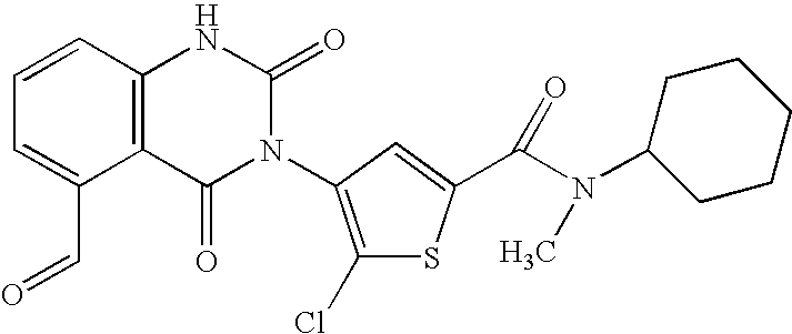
C12=C(C=CC=C1C=O)NC(=O)N(C1=C(Cl)SC(C(N(C3CCCCC3)C)=O)=C1)C2=O
